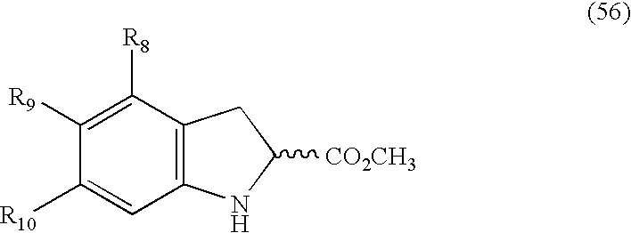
C1([R9])=C([R8])C2=C(C=C1[R10])NC([CO2CH3])C2
